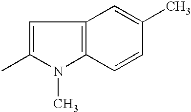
C1=C(C)N(C)C2=C1C=C(C)C=C2
